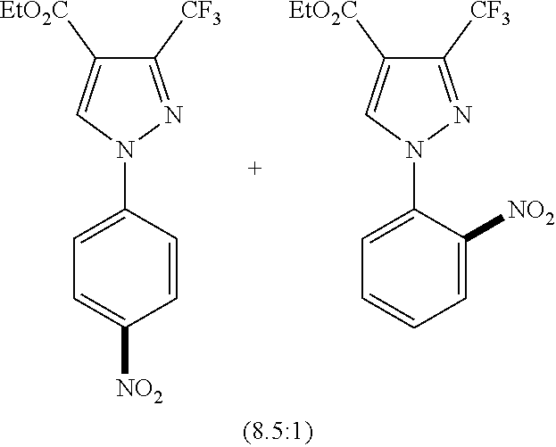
N1(C2=CC=C([NO2])C=C2)N=C([CF3])C([EtO2C])=C1.N1(C2=CC=CC=C2[NO2])N=C([CF3])C([EtO2C])=C1
